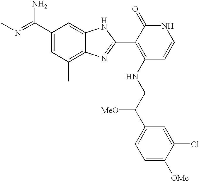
C1(C(=NC)N)=CC(C)=C2C(=C1)NC(C1=C(NCC(C3=CC=C([OMe])C(Cl)=C3)[MeO])C=CNC1=O)=N2
